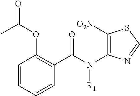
C1=CC=CC(C(N([R1])C2=C([O2N])SC=N2)=O)=C1OC(=O)C
